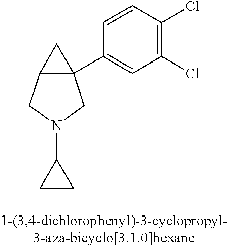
C12C(C3=CC(Cl)=C(Cl)C=C3)(C1)CN(C1CC1)C2
